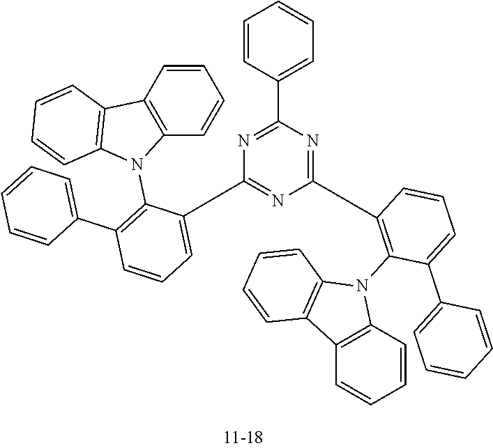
C1=CC(C2=NC(C3=CC=CC(C4=CC=CC=C4)=C3N3C4=C(C=CC=C4)C4=C3C=CC=C4)=NC(C3=C(N4C5=C(C=CC=C5)C5=C4C=CC=C5)C(C4=CC=CC=C4)=CC=C3)=N2)=CC=C1
